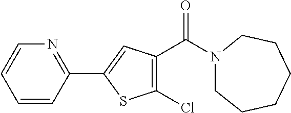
N1(C(C2=C(Cl)SC(C3=NC=CC=C3)=C2)=O)CCCCCC1
